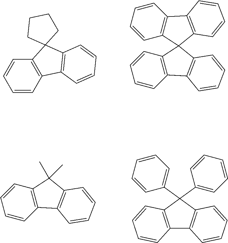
C1=CC2=C(C=C1)C1(C3=C2C=CC=C3)CCCC1.C1=CC2=C(C=C1)C1(C3=C2C=CC=C3)C2=C(C=CC=C2)C2=C1C=CC=C2.C1=CC2=C(C=C1)C(C)(C)C1=C2C=CC=C1.C12=C(C(C3=CC=CC=C3)(C3=CC=CC=C3)C3=C1C=CC=C3)C=CC=C2
